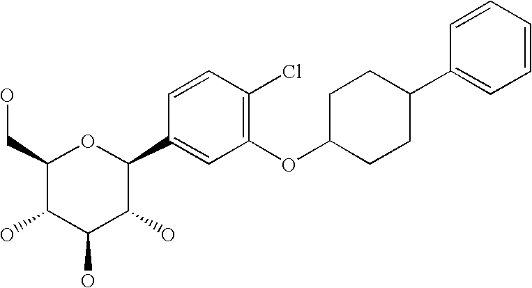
C1(CO)C(O)C(O)C(O)C(C2=CC(OC3CCC(C4=CC=CC=C4)CC3)=C(Cl)C=C2)O1
